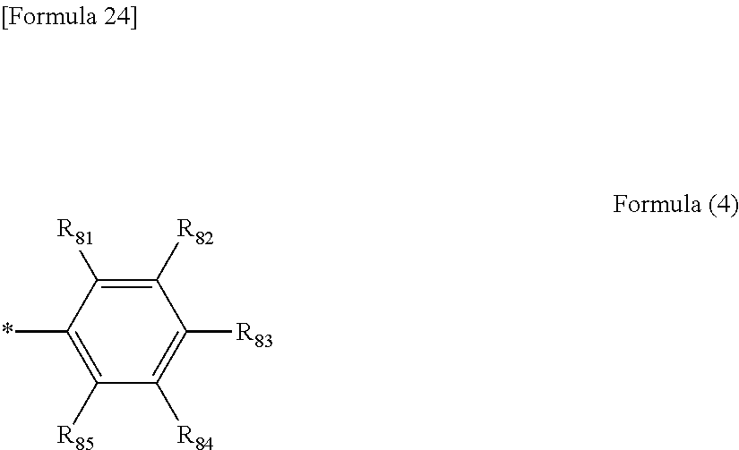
C1([R81])=C([R82])C([R83])=C([R84])C([R85])=C1*
